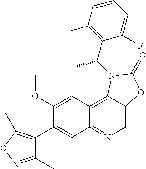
C1(C2=CC3=NC=C4C(=C3C=C2OC)N(C(C2=C(C)C=CC=C2F)C)C(=O)O4)=C(C)ON=C1C
